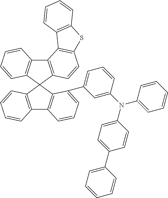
C12=C(C3(C4=C1C=CC=C4)C1=C(C4=C3C(C3=CC=CC(N(C5=CC=C(C6=CC=CC=C6)C=C5)C5=CC=CC=C5)=C3)=CC=C4)C=CC=C1)C=CC1=C2C2=C(S1)C=CC=C2
